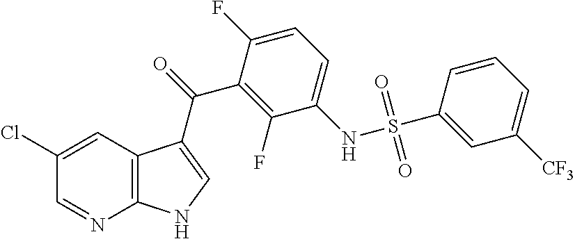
C12=C(C=C(Cl)C=N1)C(C(=O)C1=C(F)C(NS(C3=CC([CF3])=CC=C3)(=O)=O)=CC=C1F)=CN2
